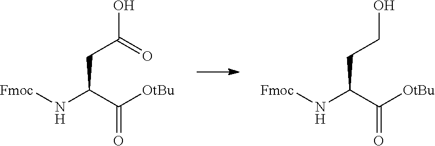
N(C(C([OtBu])=O)CC(O)=O)[Fmoc].N(C(C([OtBu])=O)CCO)[Fmoc]
